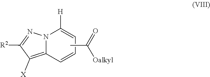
C1([H])=CC=CC2=C([X])C([R2])=NN12.O=C(C)[Oalkyl]
